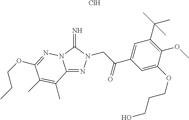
C12=NN(CC(C3=CC(C(C)(C)C)=C(OC)C(OCCCO)=C3)=O)C(=N)N1N=C(OCCC)C(C)=C2C.Cl
